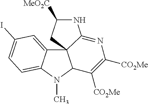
C12=CC(I)=CC=C1N(C)C1C23CC([MeO2C])NC3=NC([CO2Me])=C1[CO2Me]
